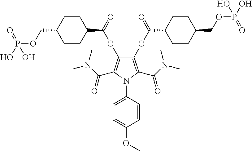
C1(OC(=O)C2CCC(COP(O)(=O)O)CC2)=C(C(N(C)C)=O)N(C2=CC=C(OC)C=C2)C(C(N(C)C)=O)=C1OC(=O)C1CCC(COP(O)(=O)O)CC1
